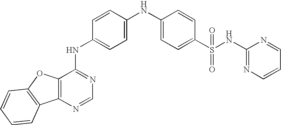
C12=C(N=CN=C1NC1=CC=C(NC3=CC=C(S(NC4=NC=CC=N4)(=O)=O)C=C3)C=C1)C1=C(O2)C=CC=C1
